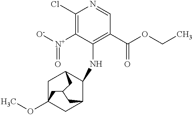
ClC1=C([N+](=O)[O-])C(NC2C3CC4(OC)CC2CC(C4)C3)=C(C(=O)OCC)C=N1
